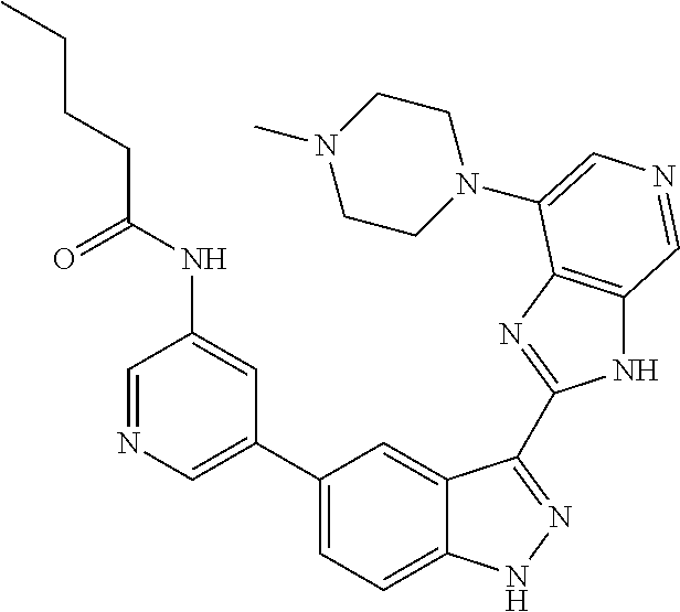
C1(C2=CN=CC(NC(CCCC)=O)=C2)=CC=C2C(=C1)C(C1=NC3=C(N1)C=NC=C3N1CCN(C)CC1)=NN2
